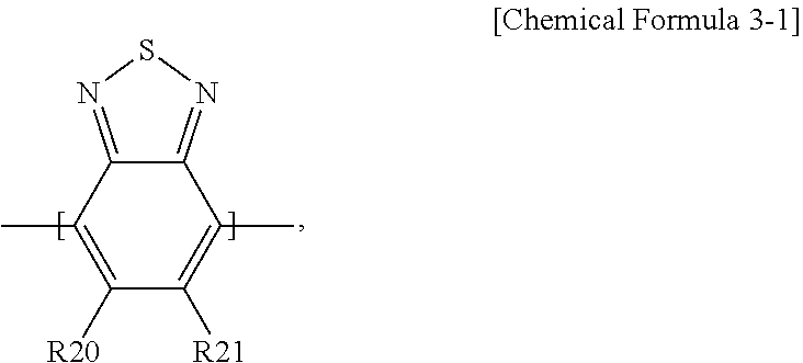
C12=NSN=C1C(C)=C([R20])C([R21])=C2C
